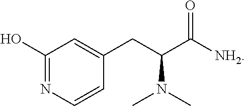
C1(O)=NC=CC(CC(C([NH2])=O)N(C)C)=C1
